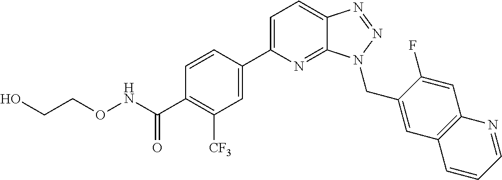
C1=C(C2=CC([CF3])=C(C(=O)NOCCO)C=C2)N=C2C(=C1)N=NN2CC1=CC2=C(C=C1F)N=CC=C2
